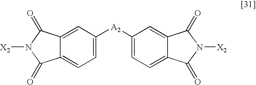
C1([A2]C2=CC=C3C(=C2)C(=O)N([X2])C3=O)=CC=C2C(=C1)C(=O)N([X2])C2=O
